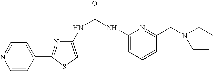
C1(NC(=O)NC2=CC=CC(CN(CC)CC)=N2)=CSC(C2=CC=NC=C2)=N1
